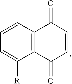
C12=C(C(=O)C=CC1=O)C([R])=CC=C2
